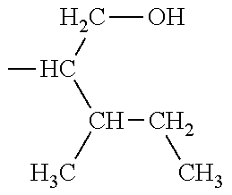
CC(CO)C(CC)C
